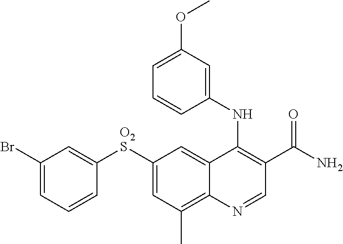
C1([O2S]C2=CC(C)=C3C(=C2)C(NC2=CC(OC)=CC=C2)=C(C(N)=O)C=N3)=CC(Br)=CC=C1
